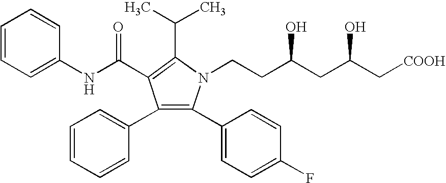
C1=CC=C(NC(=O)C2=C(C(C)C)N(CCC(CC(C[COOH])O)O)C(C3=CC=C(F)C=C3)=C2C2=CC=CC=C2)C=C1
